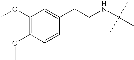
C1(OC)=C(OC)C=CC(CCNC(C)(C)C)=C1
